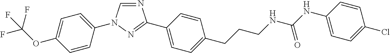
C1=C(N2C=NC(C3=CC=C(CCCNC(NC4=CC=C(Cl)C=C4)=O)C=C3)=N2)C=CC(OC(F)(F)F)=C1
